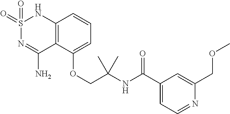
C12=C(C(OCC(NC(C3=CC=NC(COC)=C3)=O)(C)C)=CC=C1)C(N)=NS(=O)(=O)N2
